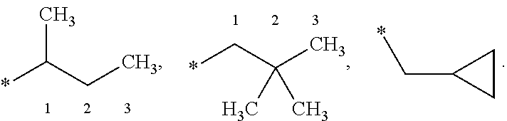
*CC1CC1.*CC(C)(C)C.*C(CC)C
